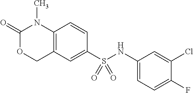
C1(=O)OCC2=C(N1C)C=CC(S(NC1=CC=C(F)C(Cl)=C1)(=O)=O)=C2
